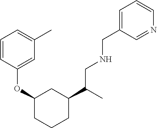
C1=CC(OC2CC(C(CNCC3=CC=CN=C3)C)CCC2)=CC(C)=C1
